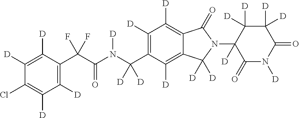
C1([D])=C([D])C(C(C(N(C(C2=C([D])C([D])=C3C(=C2[D])C([D])([D])N(C2([D])C(=O)N([D])C(=O)C([D])([D])C2([D])[D])C3=O)([D])[D])[D])=O)(F)F)=C([D])C([D])=C1Cl
